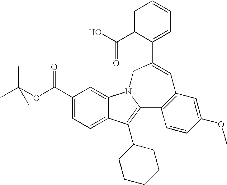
C1(C(OC(C)(C)C)=O)=CC=C2C(=C1)N1C(=C2C2CCCCC2)C2=C(C=C(OC)C=C2)C=C(C2=CC=CC=C2C(O)=O)C1
